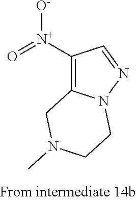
C12=C([N+](=O)[O-])C=NN1CCN(C)C2
